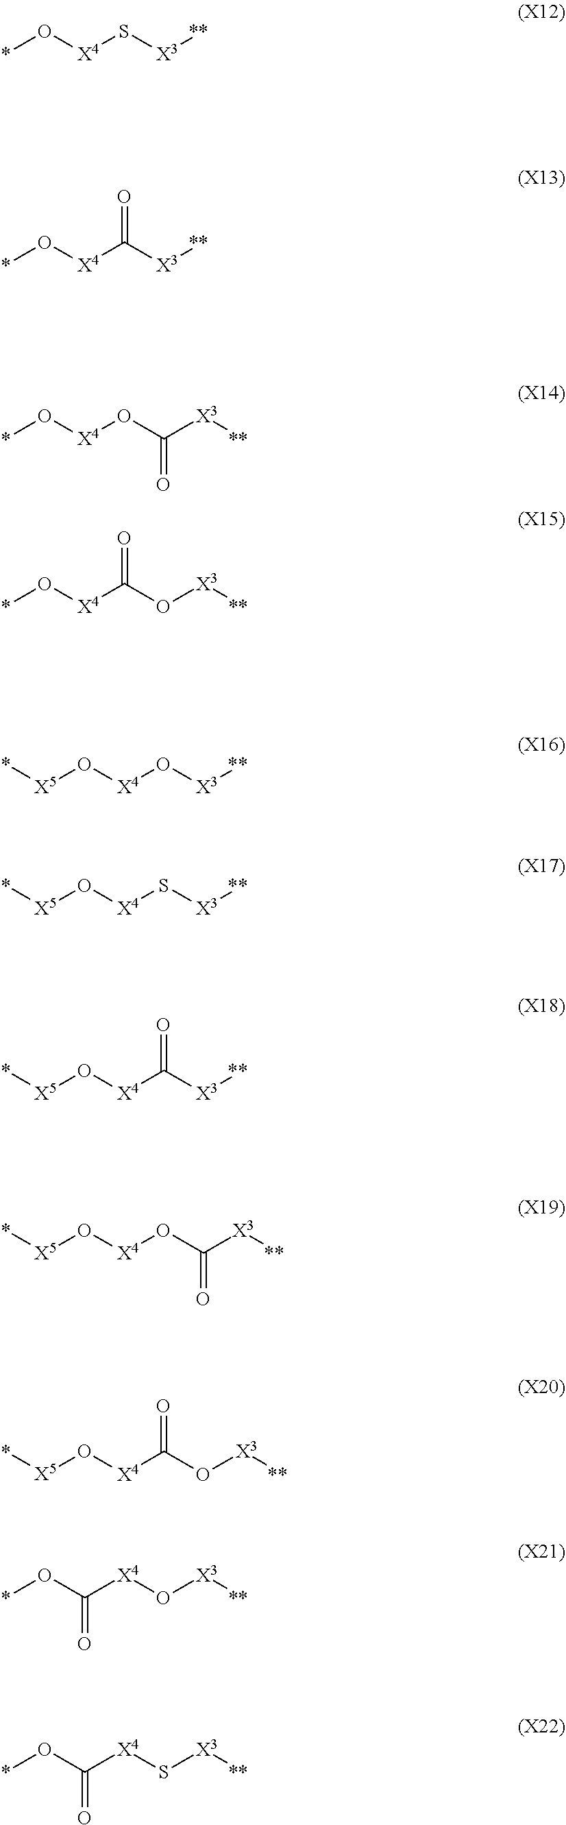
*O[X4]C([X3][**])=O.*O[X4]S[X3][**].*O[X4]OC([X3][**])=O.[X5](O[X4]O[X3][**])*.[X5](O[X4]S[X3][**])*.[X5](O[X4]C([X3][**])=O)*.[X5](O[X4]OC([X3][**])=O)*.[X5](O[X4]C(O[X3][**])=O)*.O(C([X4]O[X3][**])=O)*.O(C([X4]S[X3][**])=O)*.*O[X4]C(O[X3][**])=O
